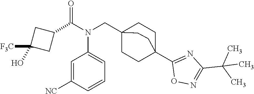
C1(C(N(CC23CCC(C4=NC(C(C)(C)C)=NO4)(CC2)CC3)C2=CC=CC([NC])=C2)=O)CC(O)([F3C])C1
